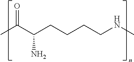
C(C(CCCCNC)N)(=O)C
